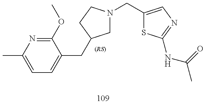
C1N(CC2=CN=C(NC(C)=O)S2)CCC1CC1=CC=C(C)N=C1OC
